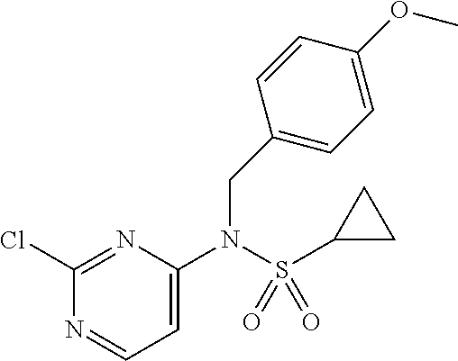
C1=C(N(S(C2CC2)(=O)=O)CC2=CC=C(OC)C=C2)N=C(Cl)N=C1
